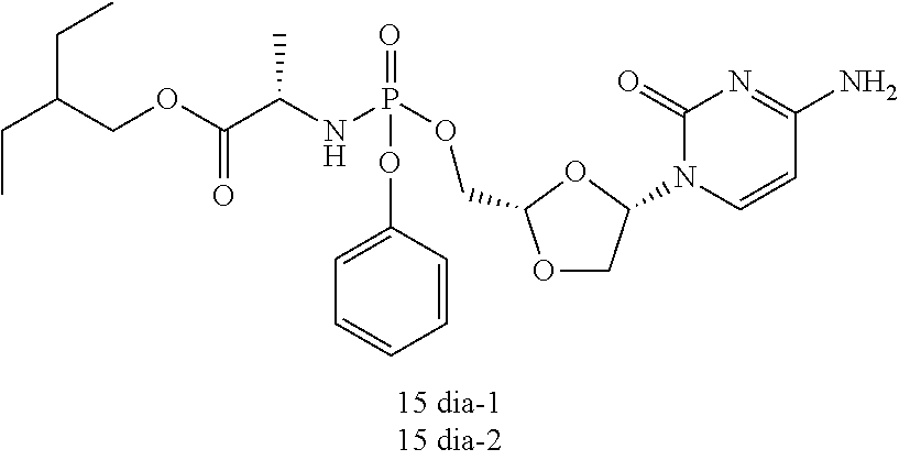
O1CC(N2C=CC(N)=NC2=O)OC1COP(NC(C(OCC(CC)CC)=O)C)(=O)OC1=CC=CC=C1
